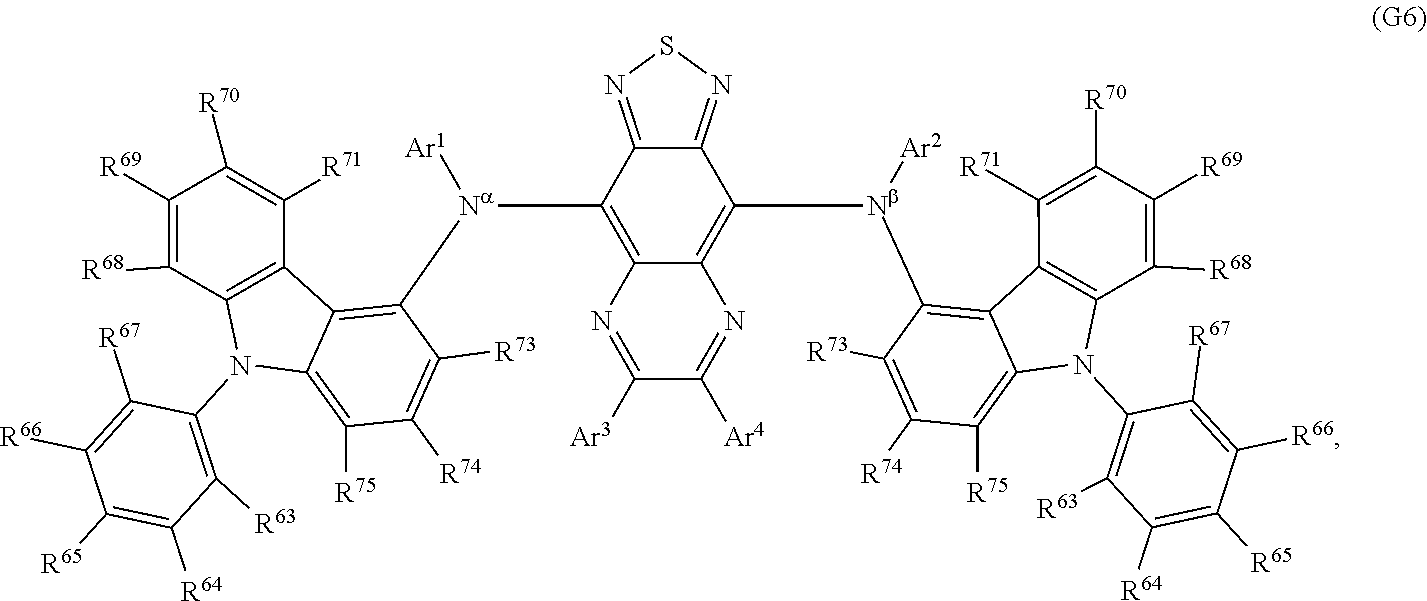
C12=NSN=C1C([Na]([Ar1])C1=C3C4=C(C([R68])=C([R69])C([R70])=C4[R71])N(C4=C([R63])C([R64])=C([R65])C([R66])=C4[R67])C3=C([R75])C([R74])=C1[R73])=C1C(=C2[Nb]([Ar2])C2=C3C4=C(C([R68])=C([R69])C([R70])=C4[R71])N(C4=C([R63])C([R64])=C([R65])C([R66])=C4[R67])C3=C([R75])C([R74])=C2[R73])N=C([Ar4])C([Ar3])=N1
